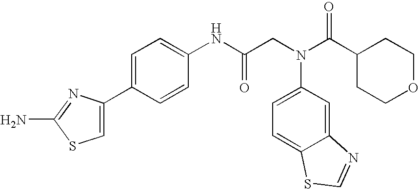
NC1=NC(C2=CC=C(NC(CN(C3=CC=C4C(=C3)N=CS4)C(C3CCOCC3)=O)=O)C=C2)=CS1
